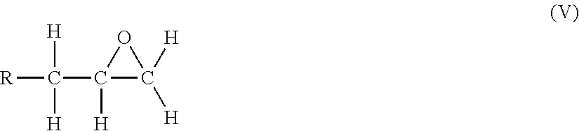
[R]C(C1([H])C([H])([H])O1)([H])[H]
